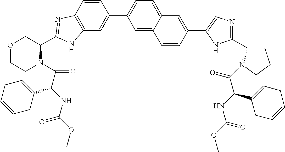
C12=C(C=CC(C3=CC=C4C(=C3)C=CC(C3=CN=C(C5CCCN5C(C(NC(=O)OC)C5=CCC=CC5)=O)N3)=C4)=C1)N=C(C1COCCN1C(C(NC(OC)=O)C1=CCC=CC1)=O)N2
